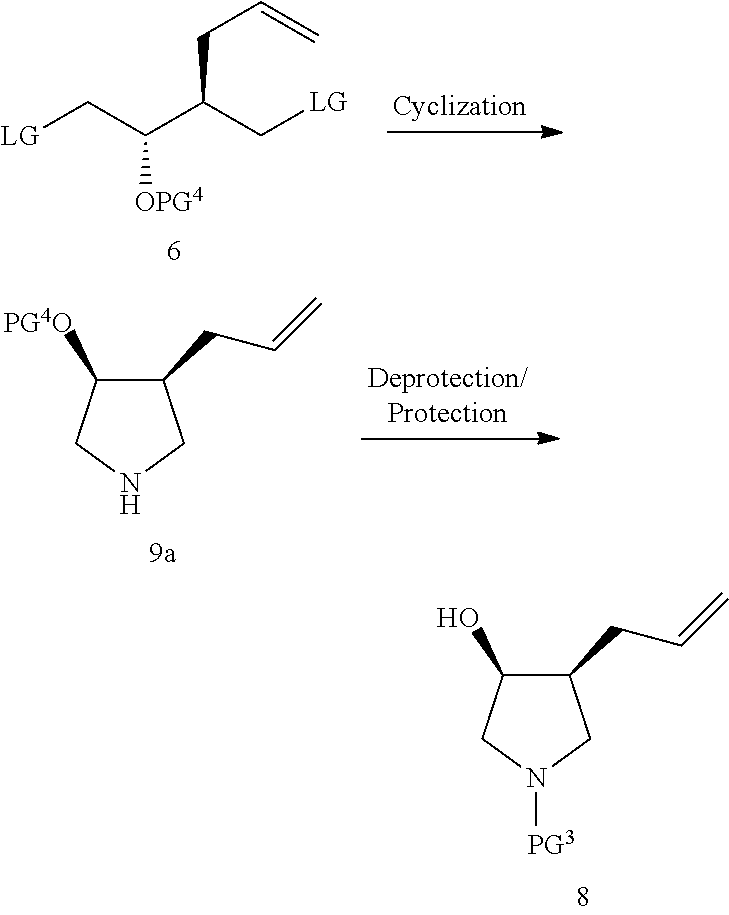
C1(CC=C)C(O)CN([PG3])C1.[LG]CC(C(C[LG])CC=C)[OPG4].C1(CC=C)C([PG4O])CNC1
